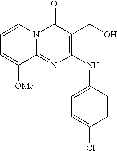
C1=CN2C(=NC(NC3=CC=C(Cl)C=C3)=C(CO)C2=O)C([OMe])=C1
